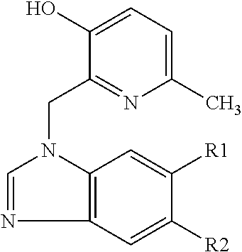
C1=NC2=C(N1CC1=NC(C)=CC=C1O)C=C([R1])C([R2])=C2
